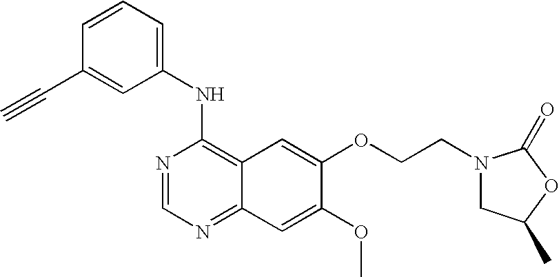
C1=CC=C(NC2=C3C(=NC=N2)C=C(OC)C(OCCN2CC(C)OC2=O)=C3)C=C1C#C
